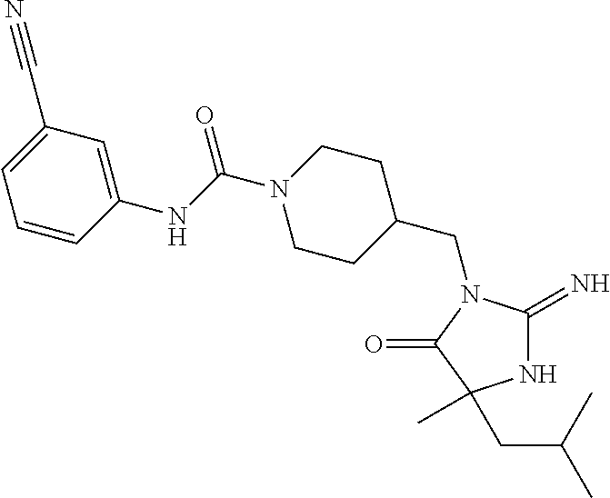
C1C(CN2C(=N)NC(C)(CC(C)C)C2=O)CCN(C(NC2=CC(C#N)=CC=C2)=O)C1
